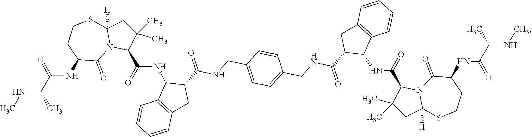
CNC(C(NC1C(=O)N2C([H])(SCC1)CC(C)(C)C2C(NC1C2=C(CC1C(=O)NCC1=CC=C(CNC(C3C(NC(C4N5C(=O)C(NC(C(NC)C)=O)CCSC5([H])CC4(C)C)=O)C4=C(C3)C=CC=C4)=O)C=C1)C=CC=C2)=O)=O)C
